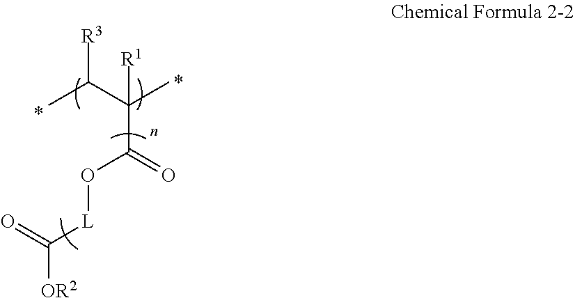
[R3]C(C(C)([R1])C(O[L]C([OR2])=O)=O)C
